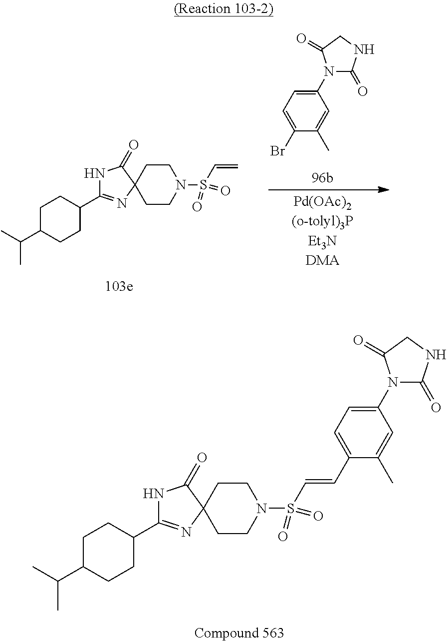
C1(Br)=CC=C(N2C(=O)NCC2=O)C=C1C.C1C(C(C)C)CCC(C2=NC3(CCN(S(C=C)(=O)=O)CC3)C(=O)N2)C1.C1CC(C2=NC3(CCN(S(C=CC4=CC=C(N5C(=O)NCC5=O)C=C4C)(=O)=O)CC3)C(=O)N2)CCC1C(C)C
